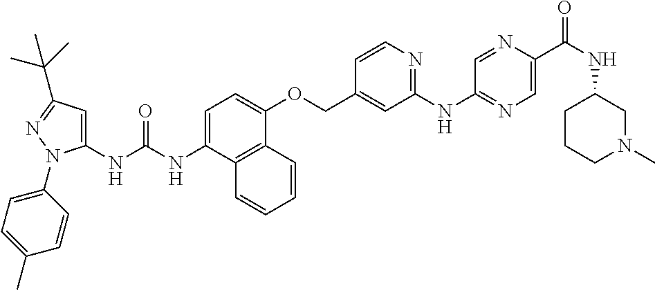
N(C1=CC=C(OCC2=CC(NC3=NC=C(C(NC4CCCN(C)C4)=O)N=C3)=NC=C2)C2=C1C=CC=C2)C(=O)NC1=CC(C(C)(C)C)=NN1C1=CC=C(C)C=C1
